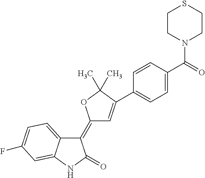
C1(=C2C=C(C3=CC=C(C(=O)N4CCSCC4)C=C3)C(C)(C)O2)C2=CC=C(F)C=C2NC1=O
